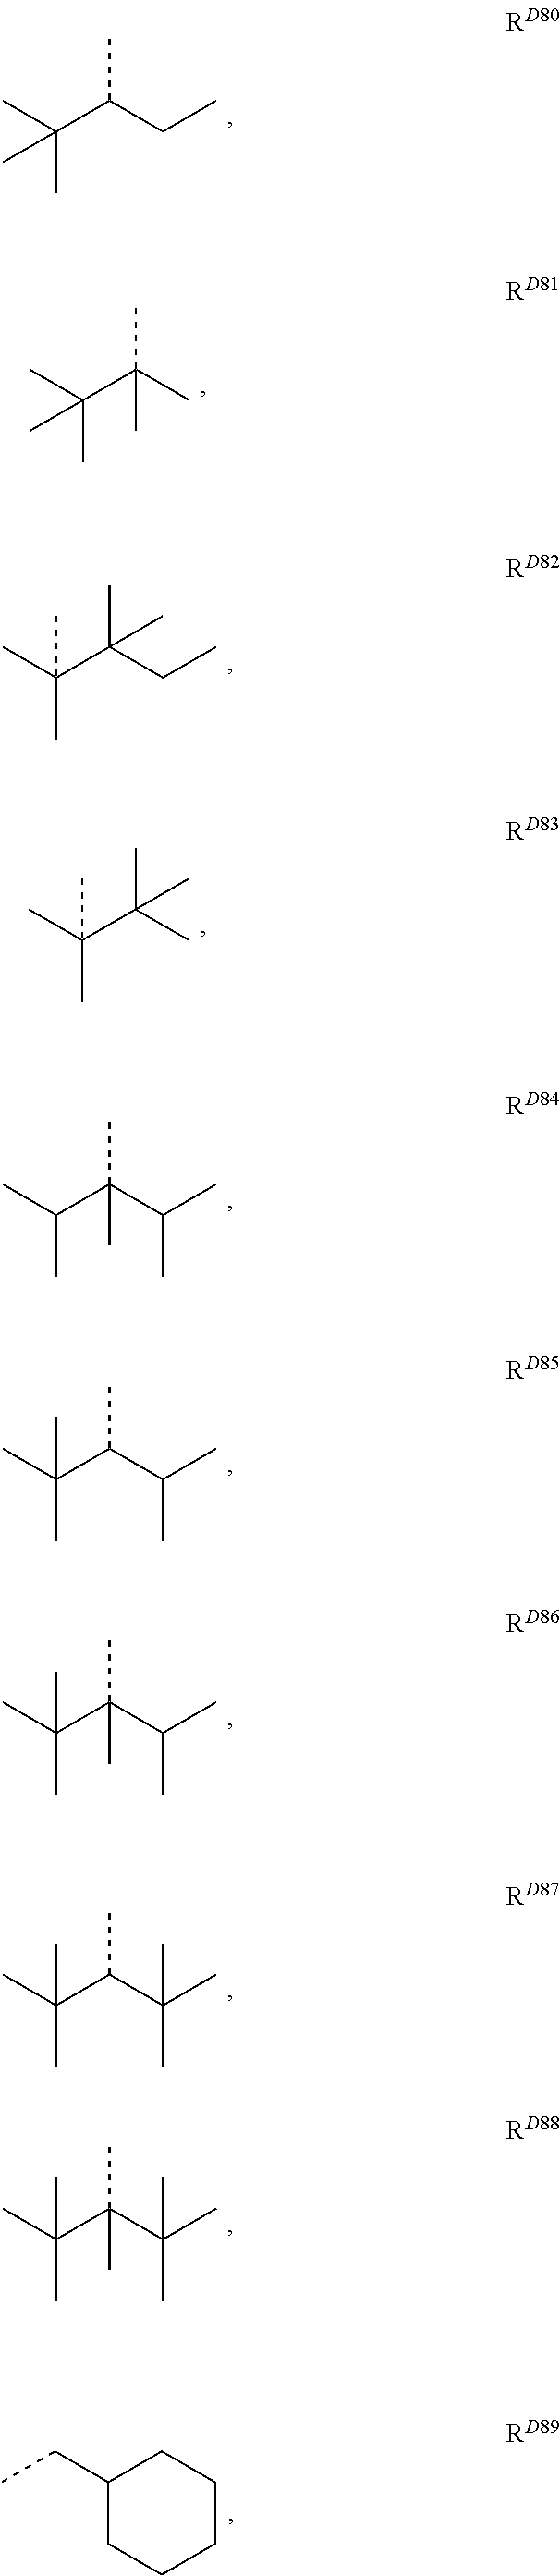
CC(C(CC)C)(C)C.CC(C(C)(C)C)(C)C.CC(C(C)(C)C)(C)C.CC(C(CC)(C)C)(C)C.CC(C(C(C)C)(C)C)C.CC(C(C(C)C)C)(C)C.CC(C(C(C)C)(C)C)(C)C.CC(C(C(C)(C)C)C)(C)C.CC(C(C(C)(C)C)(C)C)(C)C.C1(CC)CCCCC1
